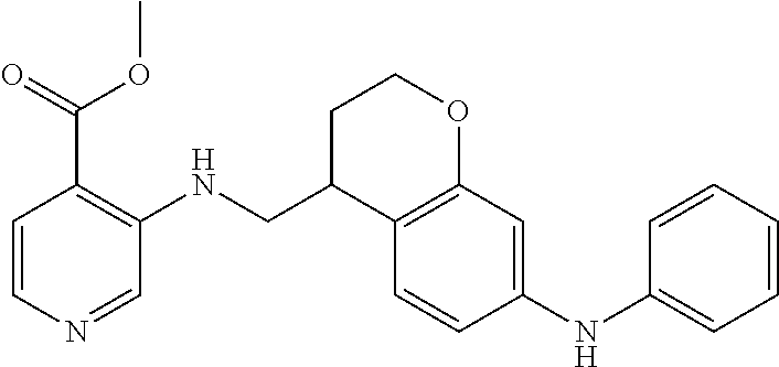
C1=CC(NC2=CC=CC=C2)=CC2=C1C(CNC1=C(C(OC)=O)C=CN=C1)CCO2
